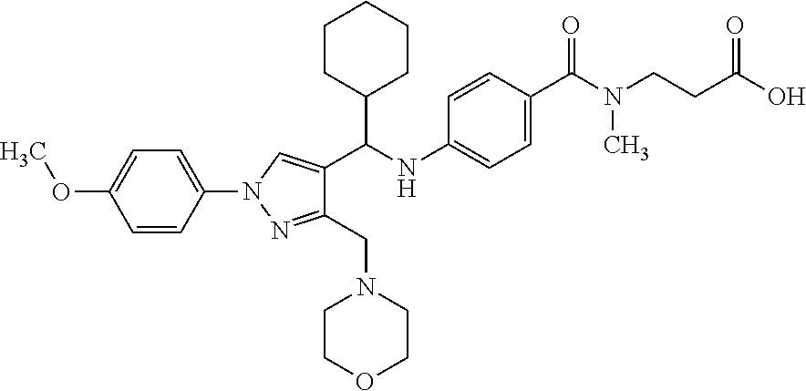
C1(C(NC2=CC=C(C(=O)N(CCC(O)=O)C)C=C2)C2=CN(C3=CC=C(OC)C=C3)N=C2CN2CCOCC2)CCCCC1
